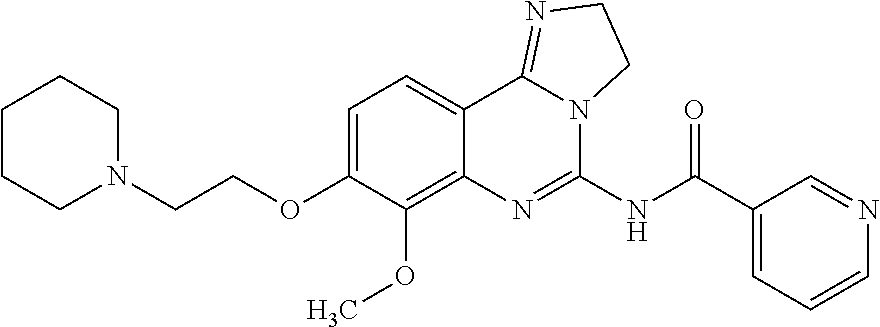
C1CCCCN1CCOC1=CC=C2C(=C1OC)N=C(NC(C1=CC=CN=C1)=O)N1C2=NCC1
